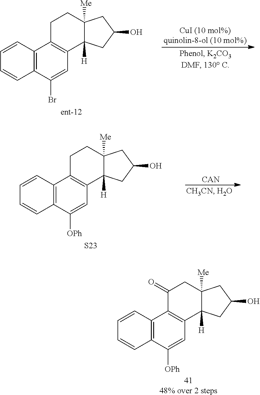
C1=CC2=C(C=C1)C(Br)=CC1=C2CCC2([Me])C1([H])CC(O)C2.C1=CC2=C(C=C1)C([OPh])=CC1=C2CCC2([Me])C1([H])CC(O)C2.[S23].[CAN].C1=CC2=C(C=C1)C([OPh])=CC1=C2C(=O)CC2([Me])C1([H])CC(O)C2.[4148% over 2 steps]
